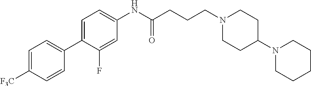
C1(C2=CC=C([F3C])C=C2)=CC=C(NC(CCCN2CCC(N3CCCCC3)CC2)=O)C=C1F
